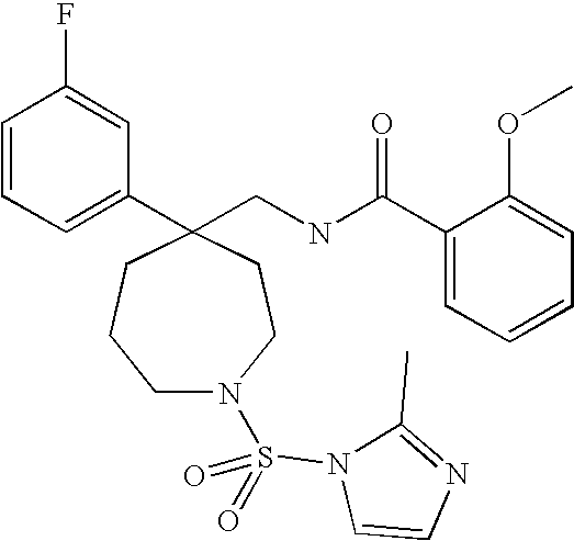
C1(CNC(C2=CC=CC=C2OC)=O)(C2=CC=CC(F)=C2)CCCN(S(=O)(=O)N2C=CN=C2C)CC1
